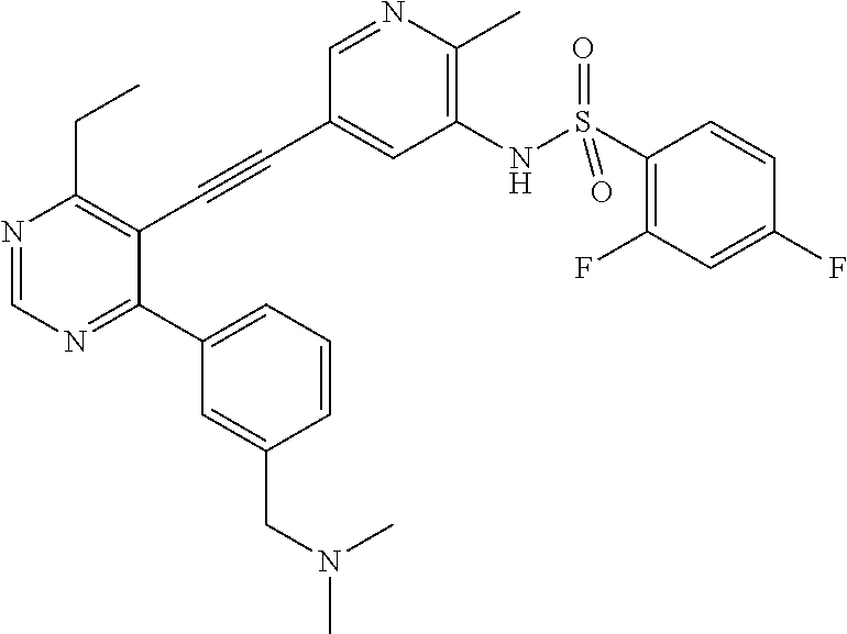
N1=CN=C(C2=CC=CC(CN(C)C)=C2)C(C#CC2=CC(NS(C3=C(F)C=C(F)C=C3)(=O)=O)=C(C)N=C2)=C1CC
